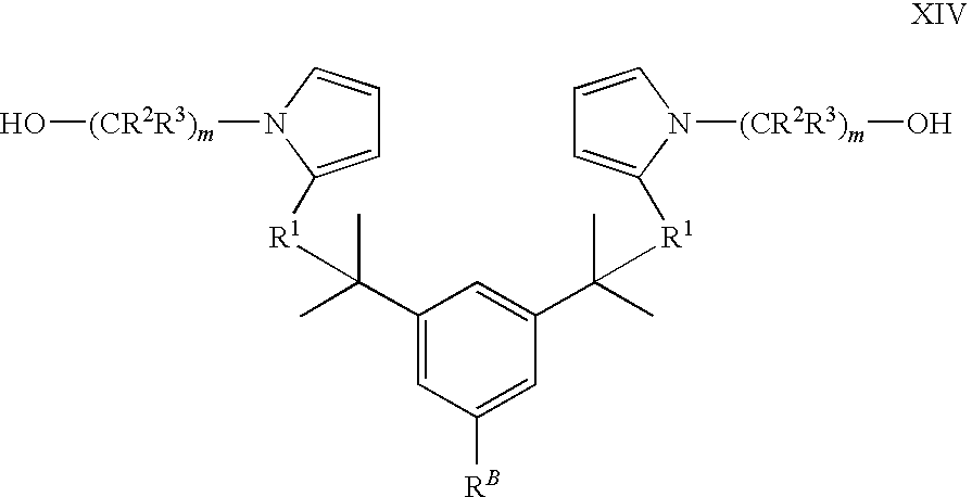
C1(C(C)(C)[R1]C2=CC=CN2[(CR2R3)m]O)=CC([RB])=CC(C(C)(C)[R1]C2=CC=CN2[(CR2R3)m]O)=C1
